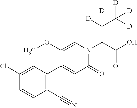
C(C(N1C=C(OC)C(C2=C(C#N)C=CC(Cl)=C2)=CC1=O)C(O)=O)(C([D])([D])[D])([D])[D]
